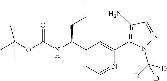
C1(C(NC(OC(C)(C)C)=O)CC=C)=CC=NC(C2=C(N)C=NN2C([D])([D])[D])=C1
